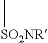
C[SO2NR]
